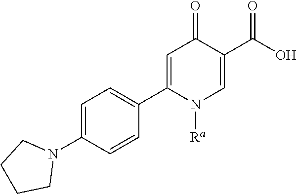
C1=C(C2=CC=C(N3CCCC3)C=C2)N([Ra])C=C(C(O)=O)C1=O
